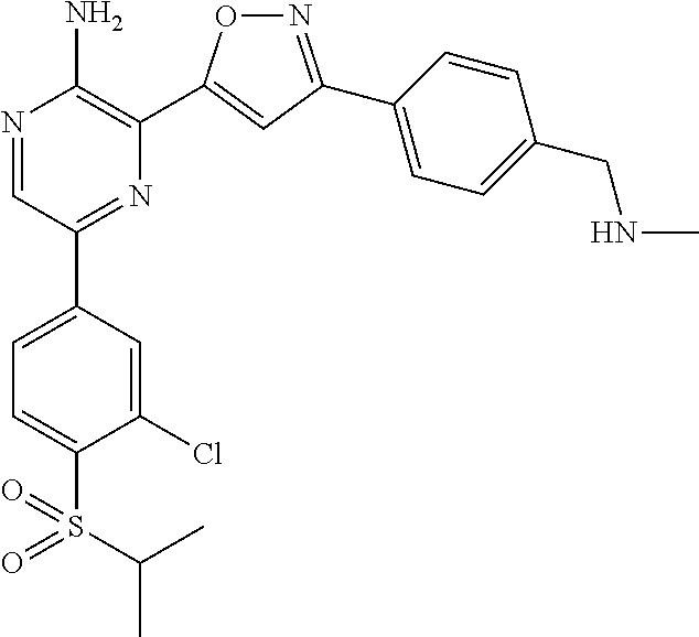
N1=C(C2=CC=C(CNC)C=C2)C=C(C2=C(N)N=CC(C3=CC=C(S(=O)(=O)C(C)C)C(Cl)=C3)=N2)O1
